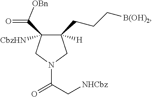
C1([H])(CCC[B(OH)2])C([CbzHN])(C(=O)[OBn])CN(C(C[NHCbz])=O)C1
